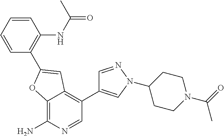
C12=C(N)N=CC(C3=CN(C4CCN(C(C)=O)CC4)N=C3)=C1C=C(C1=C(NC(C)=O)C=CC=C1)O2
